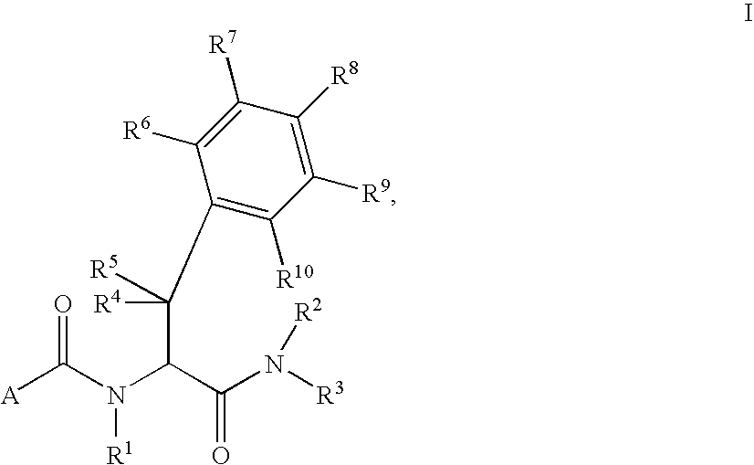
[A]C(N(C(C(N([R2])[R3])=O)C([R4])([R5])C1=C([R10])C([R9])=C([R8])C([R7])=C1[R6])[R1])=O
